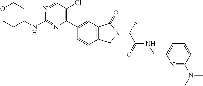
O1CCC(NC2=NC(C3=CC4=C(C=C3)CN(C(C(NCC3=CC=CC(N(C)C)=N3)=O)C)C4=O)=C(Cl)C=N2)CC1
